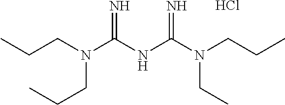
C(N(C(NC(N(CCC)CC)=N)=N)CCC)CC.Cl
